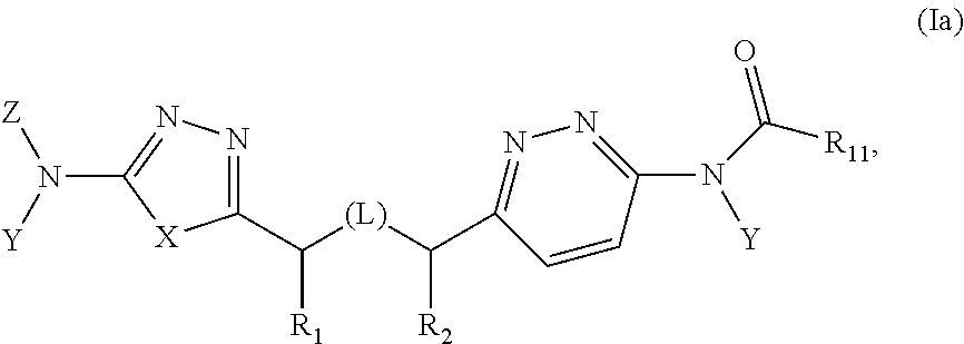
C1(C([(L)]C([R2])C2=NN=C(N([Y])C([R11])=O)C=C2)[R1])=NN=C(N([Y])[Z])[X]1
